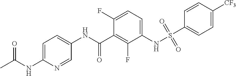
S(NC1=CC=C(F)C(C(NC2=CC=C(NC(C)=O)N=C2)=O)=C1F)(=O)(=O)C1=CC=C([CF3])C=C1
